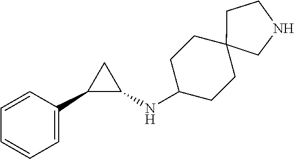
C1=CC=CC(C2C(NC3CCC4(CNCC4)CC3)C2)=C1
